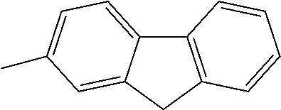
C12=C(CC3=CC(C)=CC=C13)C=CC=C2
